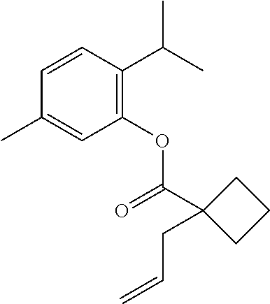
C1=CC(C(C)C)=C(OC(C2(CC=C)CCC2)=O)C=C1C
